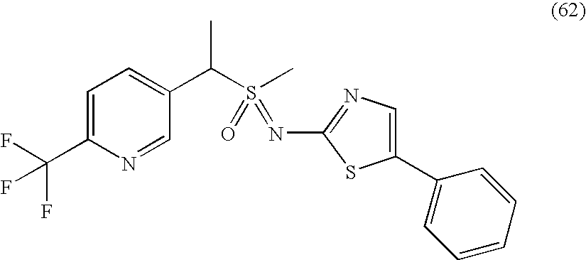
C1(C2=CC=CC=C2)=CN=C(N=S(=O)(C)C(C2=CC=C(C(F)(F)F)N=C2)C)S1
